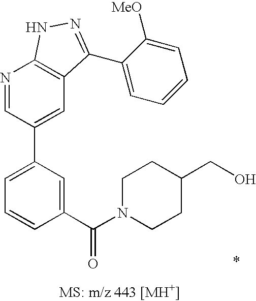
N1=CC(C2=CC=CC(C(N3CCC(CO)CC3)=O)=C2)=CC2=C1NN=C2C1=CC=CC=C1[MeO]
